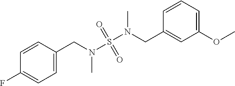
C1=C(CN(S(N(C)CC2=CC(OC)=CC=C2)(=O)=O)C)C=CC(F)=C1
